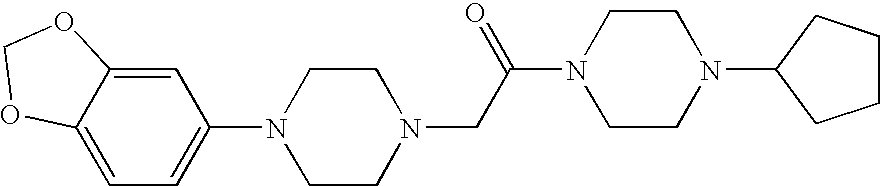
N1(CC(N2CCN(C3CCCC3)CC2)=O)CCN(C2=CC=C3C(=C2)OCO3)CC1
